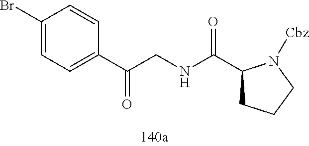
C1(Br)=CC=C(C(CNC(C2CCCN2[Cbz])=O)=O)C=C1
